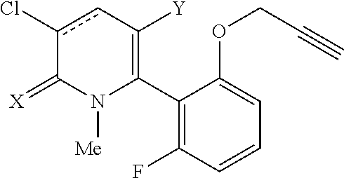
C1(C2=C([Y])cc(Cl)C(=[X])N2[Me])=C(F)C=CC=C1OCC#C
